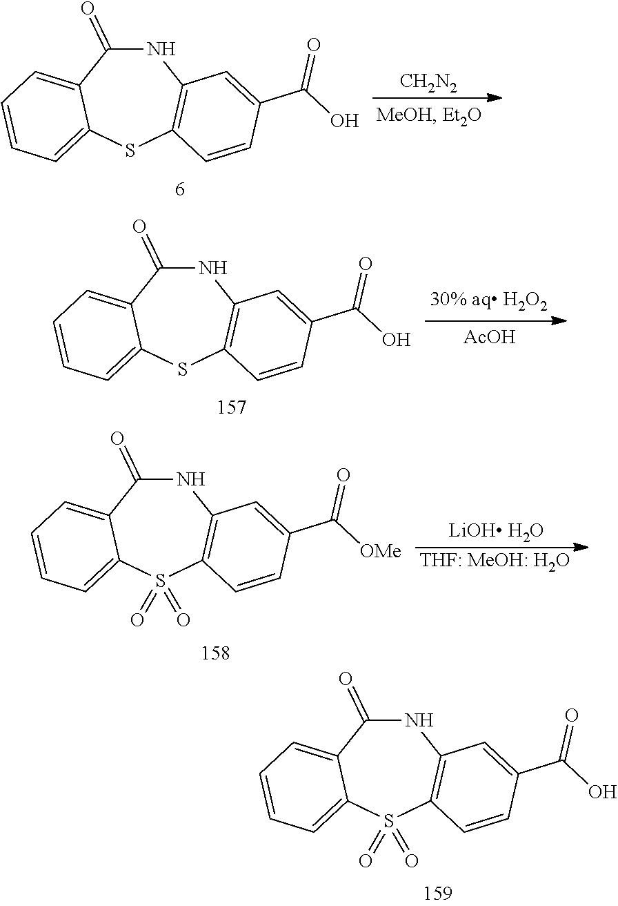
N1C(=O)C2=CC=CC=C2SC2=C1C=C(C(=O)O)C=C2.[CH2N2].N1C(=O)C2=CC=CC=C2SC2=C1C=C(C(=O)O)C=C2.[AcOH].N1C(=O)C2=CC=CC=C2S(=O)(=O)C2=C1C=C(C(=O)[OMe])C=C2.[THF: MeOH: H2O].[LiOH H2O].N1C(=O)C2=CC=CC=C2S(=O)(=O)C2=C1C=C(C(=O)O)C=C2
